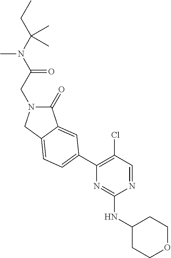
N(C(CN1C(=O)C2=CC(C3=C(Cl)C=NC(NC4CCOCC4)=N3)=CC=C2C1)=O)(C(CC)(C)C)C
